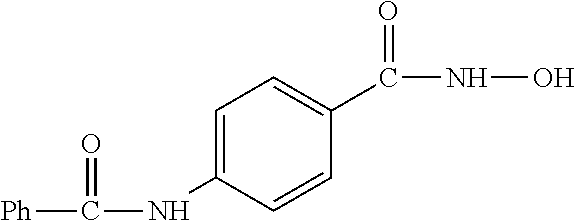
C1(NC([Ph])=O)=CC=C(C(NO)=O)C=C1
